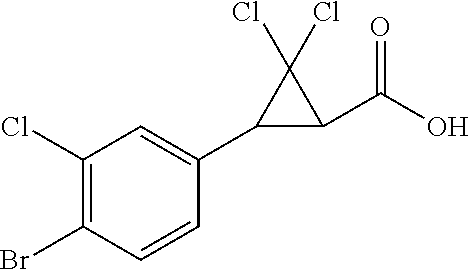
C1(Cl)=C(Br)C=CC(C2C(C(O)=O)C2(Cl)Cl)=C1
